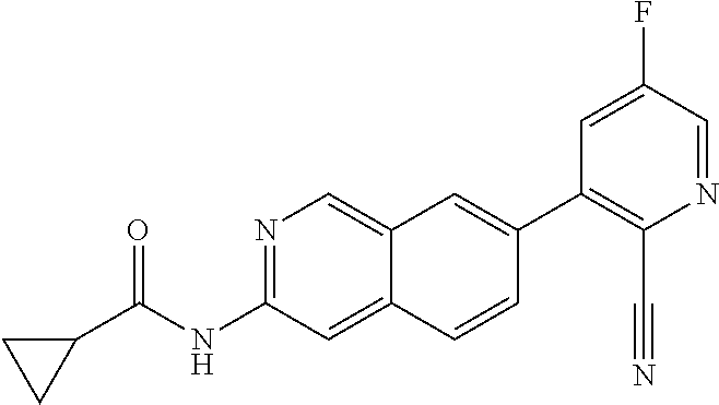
N1=C(NC(C2CC2)=O)C=C2C(=C1)C=C(C1=C(C#N)N=CC(F)=C1)C=C2
